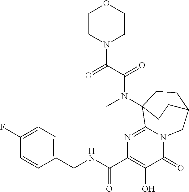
C1(CNC(C2=C(O)C(=O)N3C(=N2)C2(N(C)C(C(=O)N4CCOCC4)=O)CCC(C3)CC2)=O)=CC=C(F)C=C1
